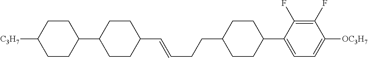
C1C(C2=CC=C([OC3H7])C(F)=C2F)CCC(CCC=CC2CCC(C3CCC([C3H7])CC3)CC2)C1
